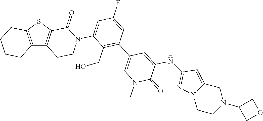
C12=C(SC3=C1CCN(C1=CC(F)=CC(C4=CN(C)C(=O)C(NC5=NN6CCN(C7COC7)CC6=C5)=C4)=C1CO)C3=O)CCCC2
